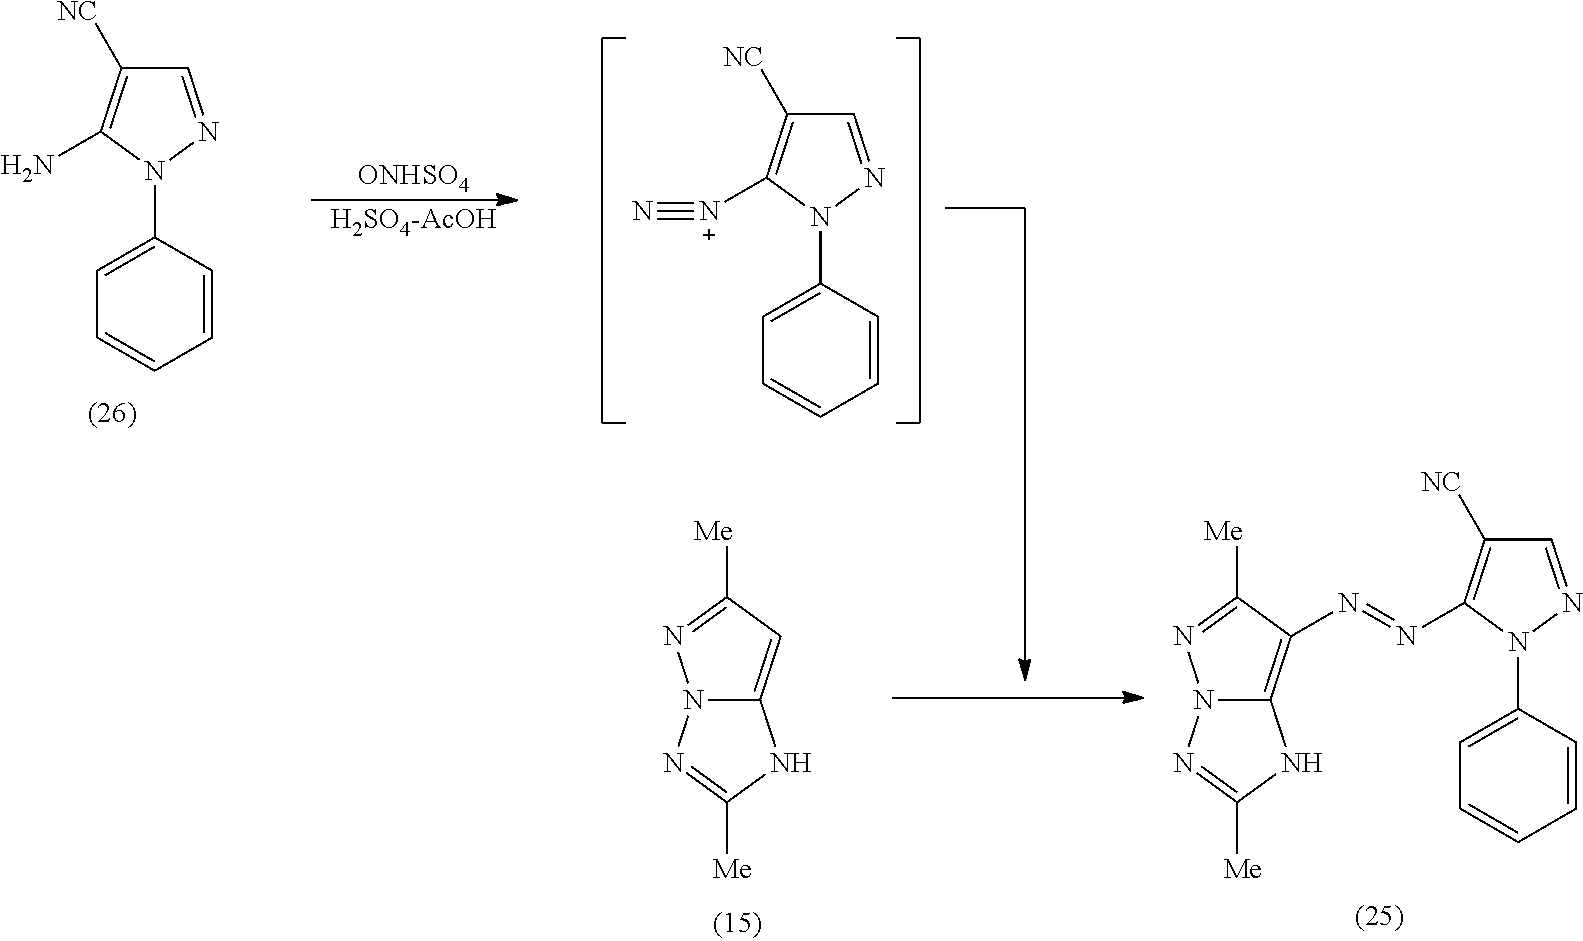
N12C(=C(N=NC3=C([NC])C=NN3C3=CC=CC=C3)C([Me])=N1)NC([Me])=N2.C1=NN(C2=CC=CC=C2)C([N+]#N)=C1[NC].C1=NN(C2=CC=CC=C2)C(N)=C1[NC].N12C(=CC([Me])=N1)NC([Me])=N2.[ONHSO4].[H2SO4-AcOH]
